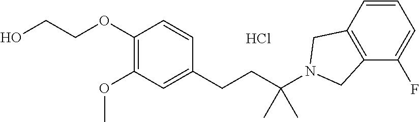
C1(OCCO)=C(OC)C=C(CCC(N2CC3=C(C(F)=CC=C3)C2)(C)C)C=C1.Cl
